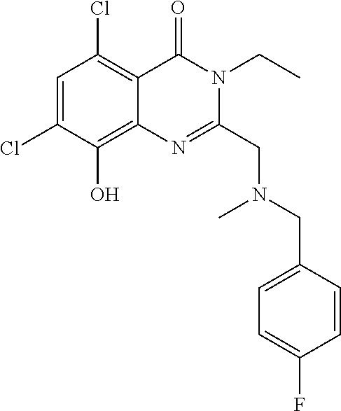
C1=C(Cl)C(O)=C2C(=C1Cl)C(=O)N(CC)C(CN(CC1=CC=C(F)C=C1)C)=N2
